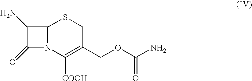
C12N(C([COOH])=C(COC(N)=O)CS1)C(=O)C2N
